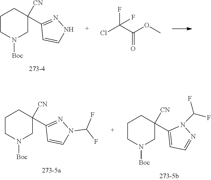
N1([Boc])CC(C2=NNC=C2)([CN])CCC1.COC(C(Cl)(F)F)=O.N1([Boc])CC(C2=NN(C(F)F)C=C2)([CN])CCC1.N1([Boc])CC(C2=CC=NN2C(F)F)([CN])CCC1
